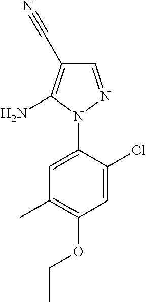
C1=C(N2N=CC(C#N)=C2N)C(Cl)=CC(OCC)=C1C
